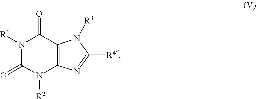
N1([R1])C(=O)N([R2])C2=C(C1=O)N([R3])C([R4])=N2
